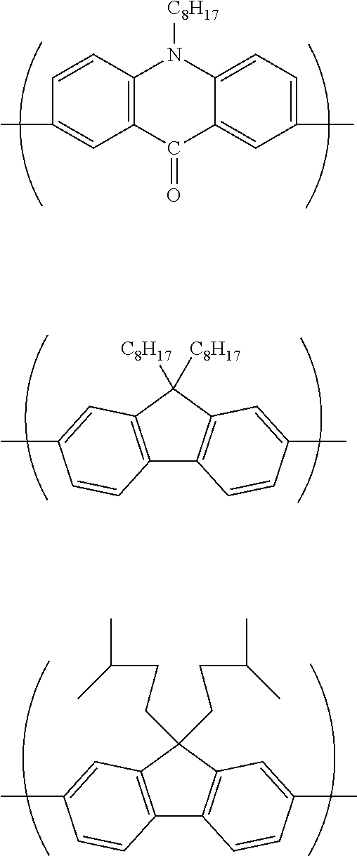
C12=C(C([C8H17])([C8H17])C3=C1C=CC(C)=C3)C=C(C)C=C2.C12=C(C(CCC(C)C)(CCC(C)C)C3=C1C=CC(C)=C3)C=C(C)C=C2.C12=C(C=CC(C)=C1)N([C8H17])C1=CC=C(C)C=C1C2=O
